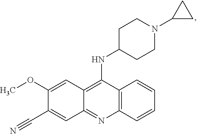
C12=C(N=C3C(=C1NC1CCN(C4CC4)CC1)C=C(OC)C(C#N)=C3)C=CC=C2
